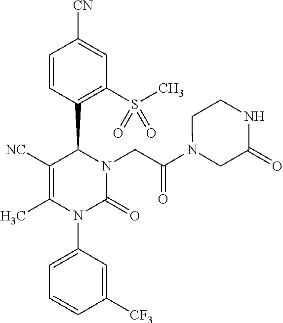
C1=CC(C2C([NC])=C(C)N(C3=CC=CC([CF3])=C3)C(=O)N2CC(=O)N2CC(=O)NCC2)=C(S(C)(=O)=O)C=C1[CN]
